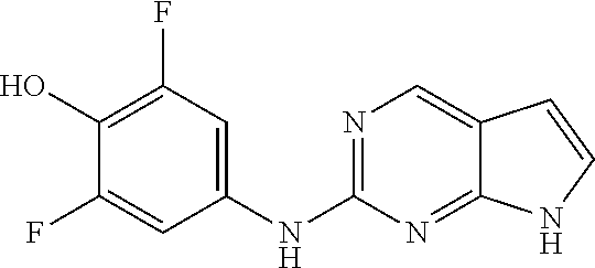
C1(O)=C(F)C=C(NC2=NC=C3C(=N2)NC=C3)C=C1F
